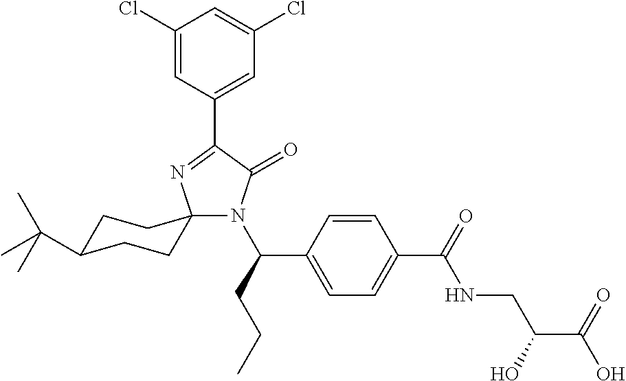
C1(Cl)=CC(C2=NC3(N(C(CCC)C4=CC=C(C(=O)NCC(C(=O)O)O)C=C4)C2=O)CCC(C(C)(C)C)CC3)=CC(Cl)=C1
